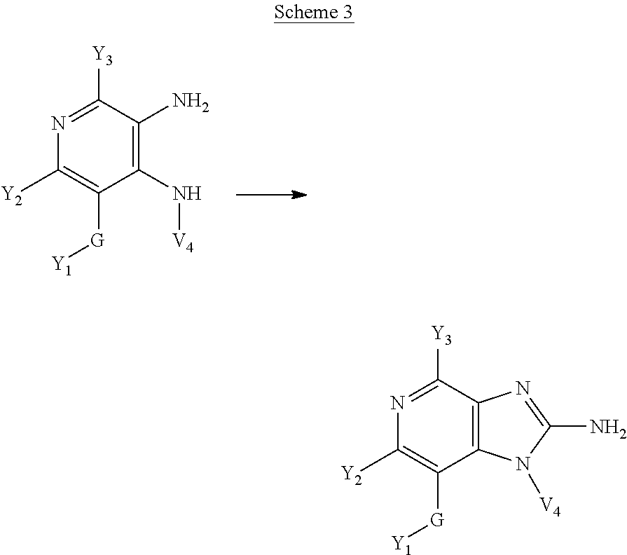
C1([Y3])=NC([Y2])=C([G][Y1])C(N[V4])=C1N.C1([Y3])=NC([Y2])=C([G][Y1])C2=C1N=C(N)N2[V4]
